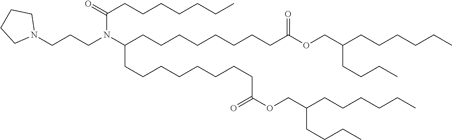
N1(CCCN(C(CCCCCCCCC(OCC(CCCCCC)CCCC)=O)CCCCCCCCC(OCC(CCCCCC)CCCC)=O)C(=O)CCCCCCC)CCCC1
